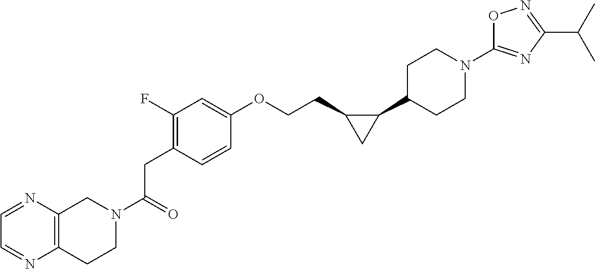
C(CC1=C(F)C=C(OCCC2C(C3CCN(C4=NC(C(C)C)=NO4)CC3)C2)C=C1)(=O)N1CCC2=C(C1)N=CC=N2
